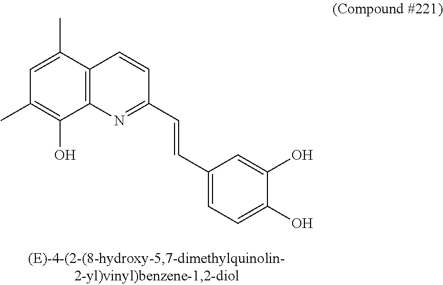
C12=C(C(C)=CC(C)=C1O)C=CC(C=CC1=CC=C(O)C(O)=C1)=N2
